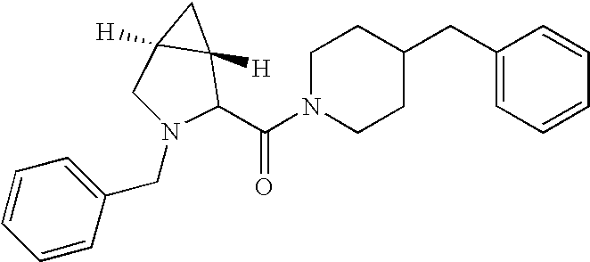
C(N1CCC(CC2=CC=CC=C2)CC1)(=O)C1C2([H])C([H])(CN1CC1=CC=CC=C1)C2
